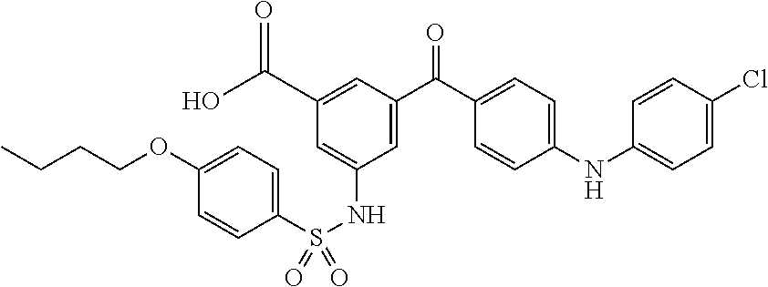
C1=C(NS(C2=CC=C(OCCCC)C=C2)(=O)=O)C=C(C(C2=CC=C(NC3=CC=C(Cl)C=C3)C=C2)=O)C=C1C(O)=O
